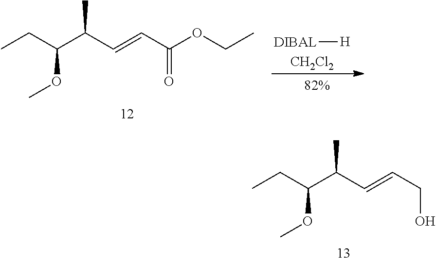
[DIBAL][H].[CH2Cl2].CCC(C(C=CC(OCC)=O)C)OC.CCC(C(C=CCO)C)OC
